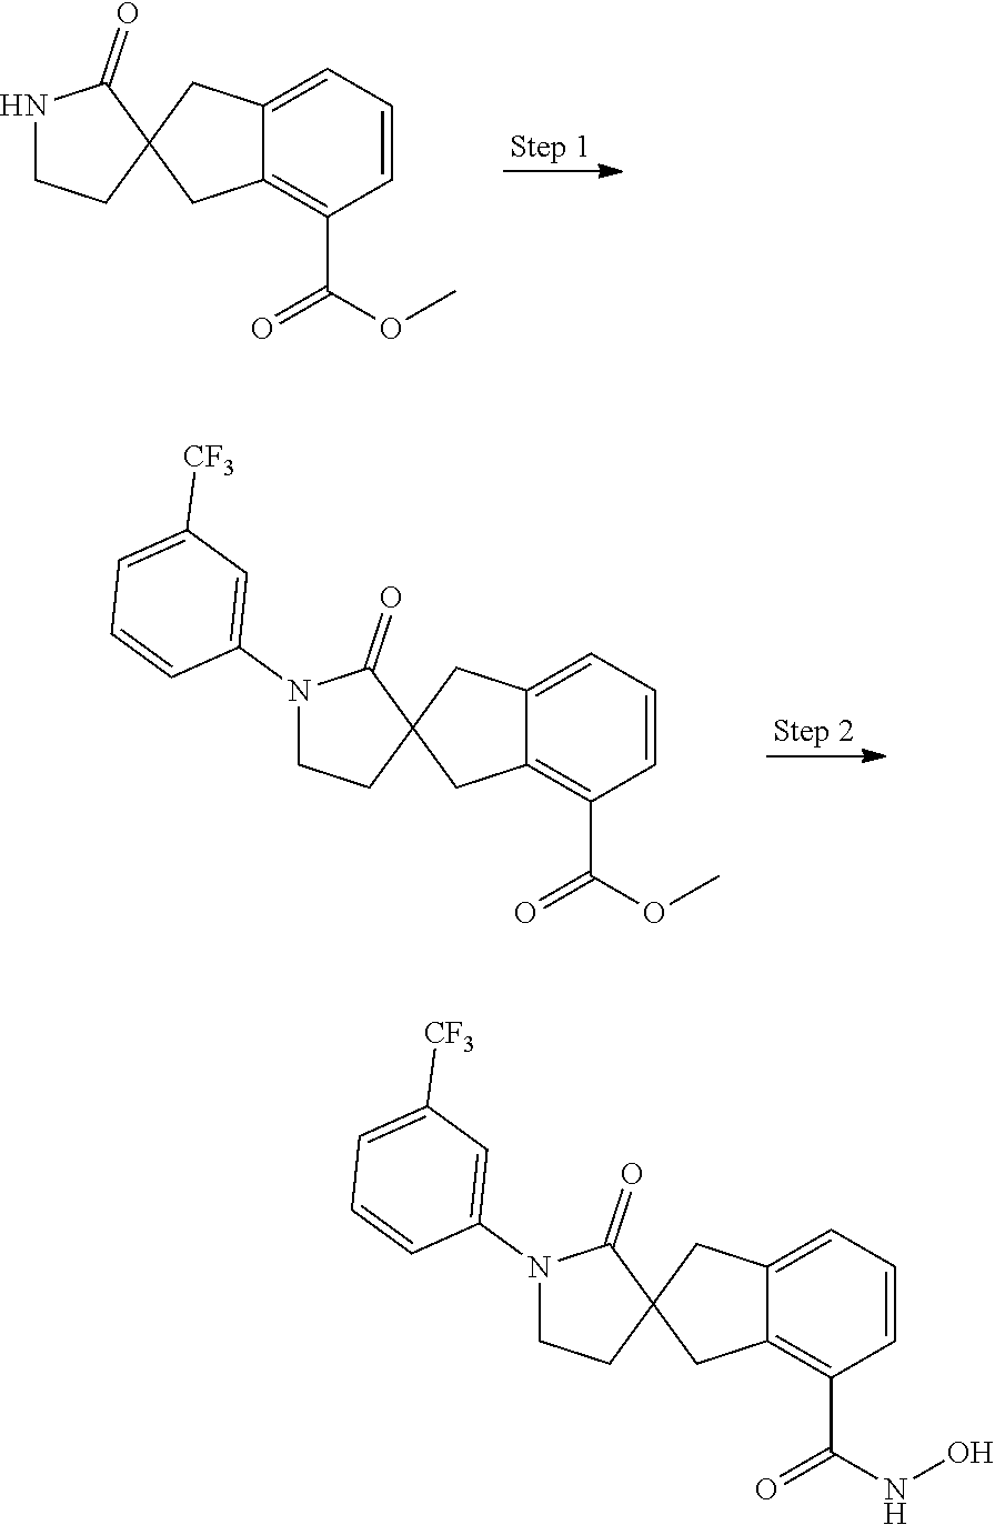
C1=CC=C2C(=C1C(OC)=O)CC1(C2)C(=O)NCC1.C1=CC=C2C(=C1C(OC)=O)CC1(C2)C(=O)N(C2=CC([CF3])=CC=C2)CC1.C1=CC=C2C(=C1C(NO)=O)CC1(C2)C(=O)N(C2=CC([CF3])=CC=C2)CC1
